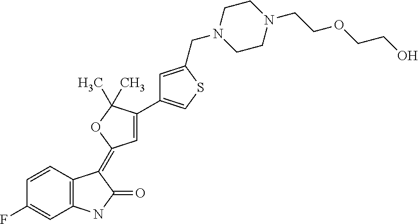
FC1=CC2=C(C=C1)C(=C1C=C(C3=CSC(CN4CCN(CCOCCO)CC4)=C3)C(C)(C)O1)C(=O)N2
